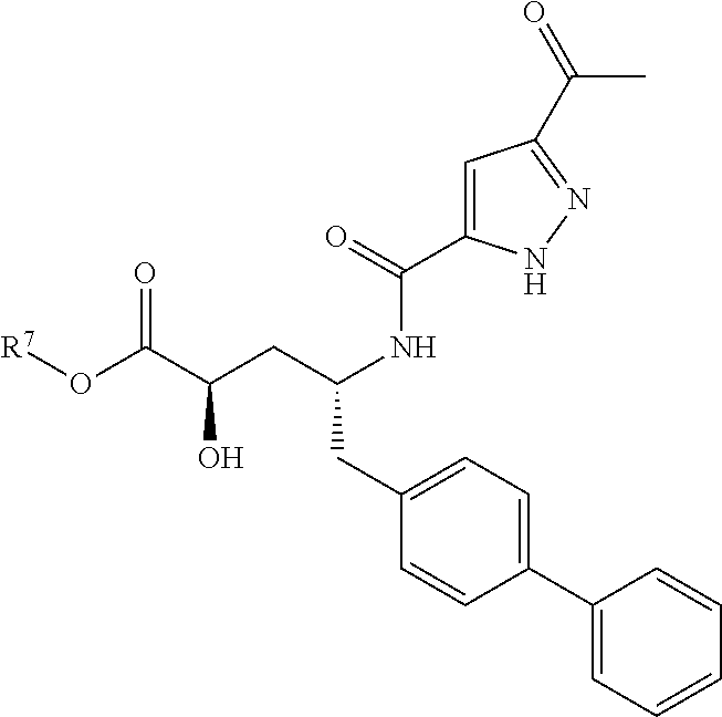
C(CC1=CC=C(C2=CC=CC=C2)C=C1)(NC(C1=CC(C(C)=O)=NN1)=O)CC(C(O[R7])=O)O
